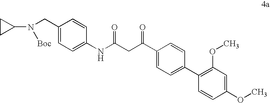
C(C(C1=CC=C(C2=C(OC)C=C(OC)C=C2)C=C1)=O)C(NC1=CC=C(CN([Boc])C2CC2)C=C1)=O
